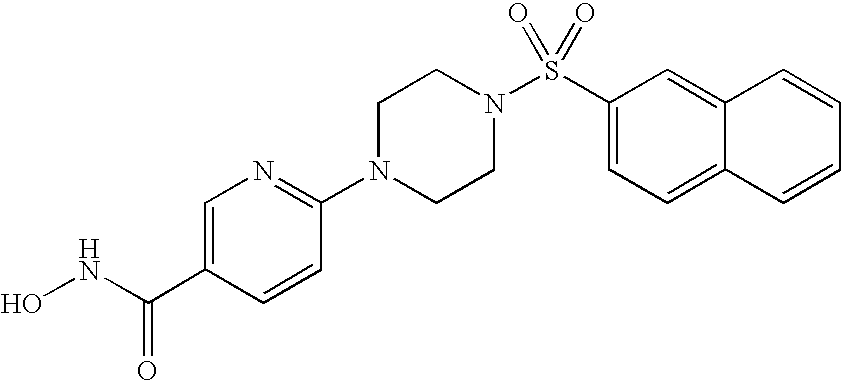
ONC(C1=CN=C(N2CCN(S(C3=CC=C4C(=C3)C=CC=C4)(=O)=O)CC2)C=C1)=O
